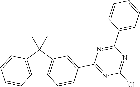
C12=C(C(C)(C)C3=C1C=CC(C1=NC(Cl)=NC(C4=CC=CC=C4)=N1)=C3)C=CC=C2
